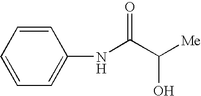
C1=CC=C(NC(C([Me])O)=O)C=C1
